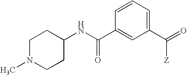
C1N(C)CCC(NC(=O)C2=CC(C([Z])=O)=CC=C2)C1
